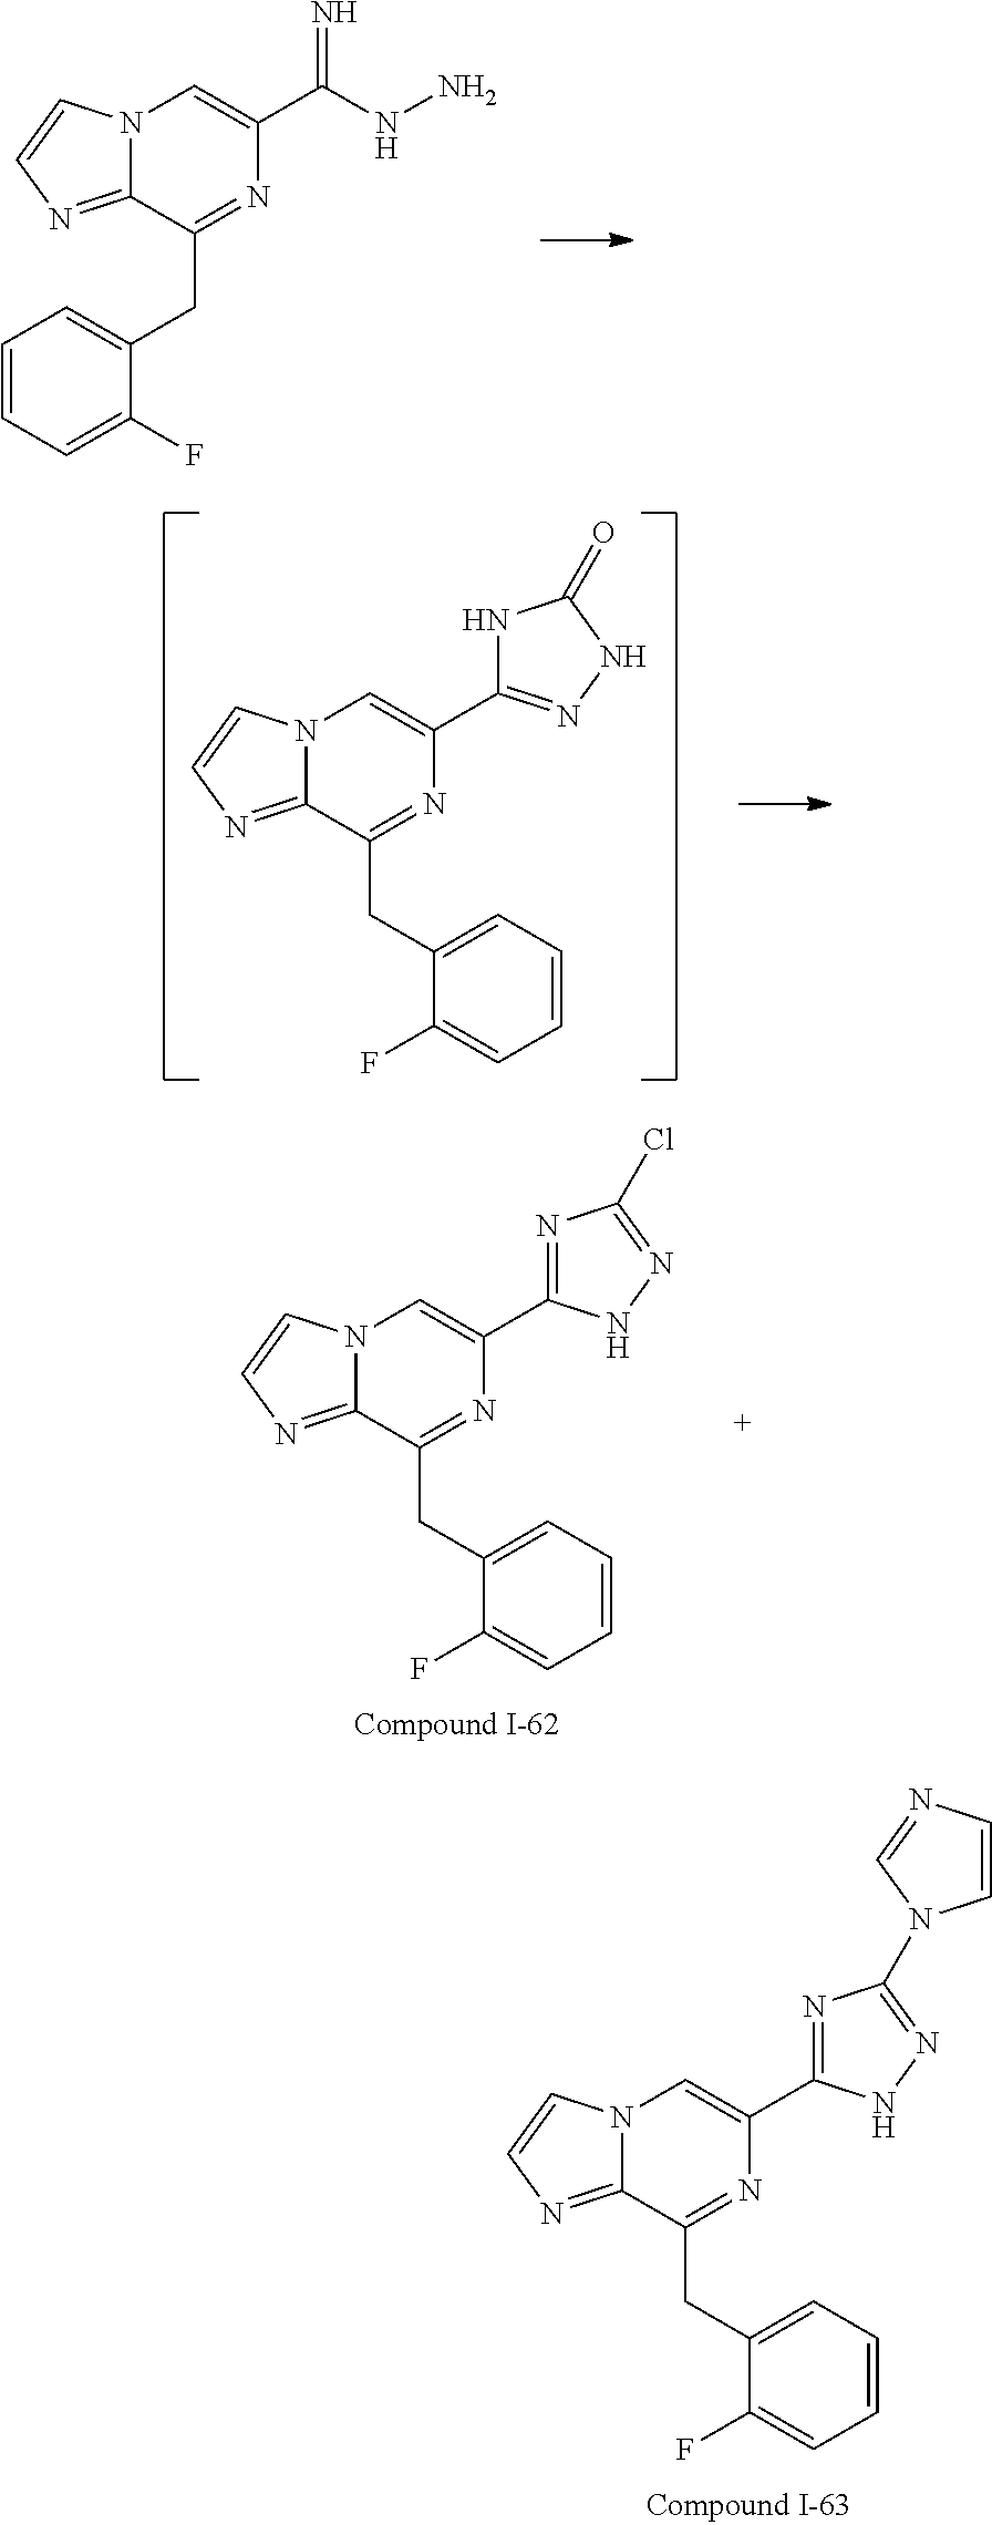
N12C(=NC=C1)C(CC1=CC=CC=C1F)=NC(C(NN)=N)=C2.N12C(=NC=C1)C(CC1=CC=CC=C1F)=NC(C1=NC(N3C=CN=C3)=NN1)=C2.N12C(=NC=C1)C(CC1=CC=CC=C1F)=NC(C1=NNC(=O)N1)=C2.N12C(=NC=C1)C(CC1=CC=CC=C1F)=NC(C1=NC(Cl)=NN1)=C2
